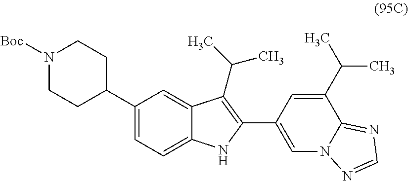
N1([Boc])CCC(C2=CC=C3C(=C2)C(C(C)C)=C(C2=CN4C(=NC=N4)C(C(C)C)=C2)N3)CC1
